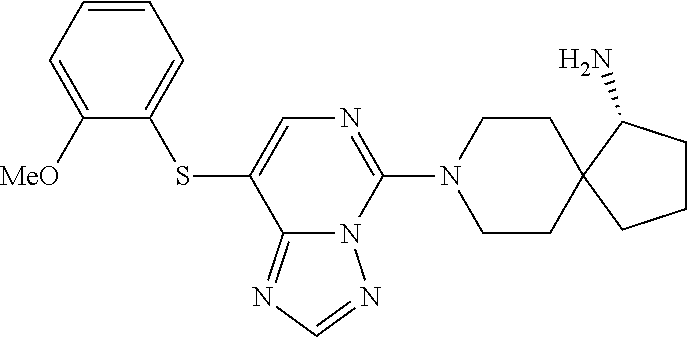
C1CN(C2=NC=C(SC3=CC=CC=C3[MeO])C3=NC=NN23)CCC12CCCC2N
